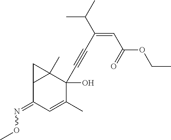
C12C(C)(C(O)(C#CC(=CC(OCC)=O)C(C)C)C(C)=CC1=NOC)C2
